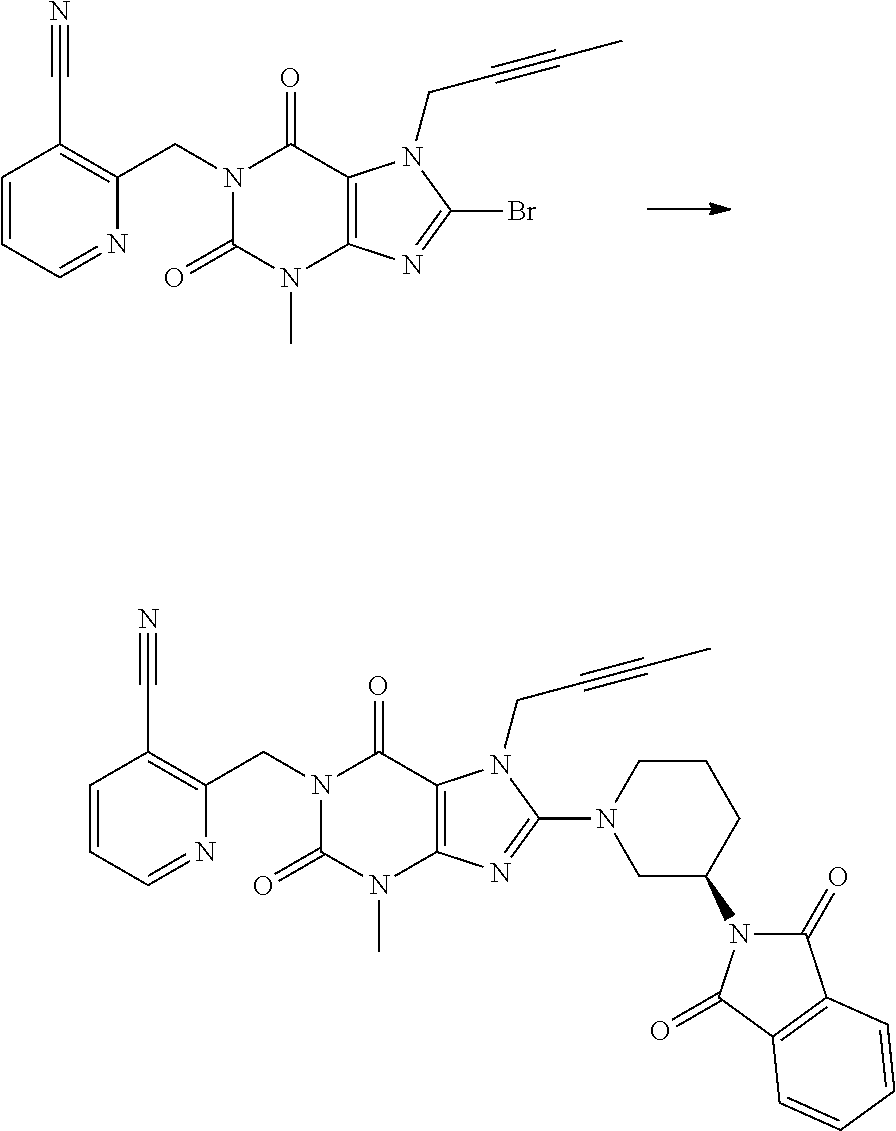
N1(CC2=C(C#N)C=CC=N2)C(=O)N(C)C2=C(C1=O)N(CC#CC)C(Br)=N2.N1(CC2=C(C#N)C=CC=N2)C(=O)N(C)C2=C(C1=O)N(CC#CC)C(N1CC(N3C(=O)C4=C(C3=O)C=CC=C4)CCC1)=N2
